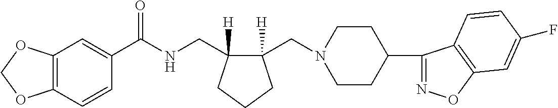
C12=C(C=CC(C(NCC3([H])C(CN4CCC(C5=NOC6=C5C=CC(F)=C6)CC4)([H])CCC3)=O)=C1)OCO2
